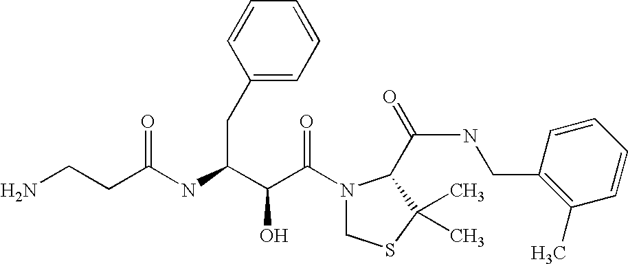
N(C(C(C(N1CSC(C)(C)C1C(NCC1=C(C)C=CC=C1)=O)=O)O)CC1=CC=CC=C1)C(=O)CCN
